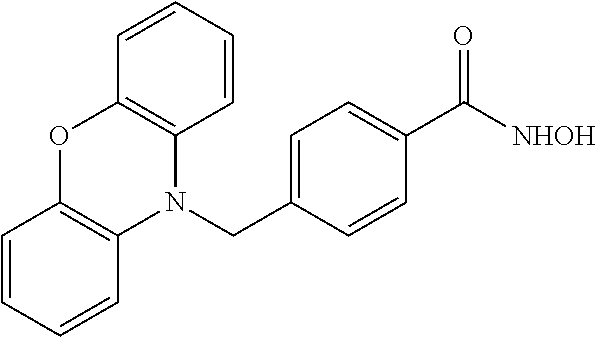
C1=CC=CC2=C1OC1=C(N2CC2=CC=C(C(=O)[NHOH])C=C2)C=CC=C1
